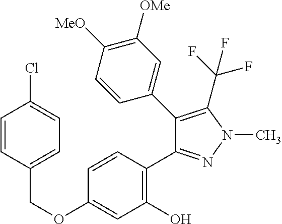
C(OC1=CC(O)=C(C2=NN(C)C(C(F)(F)F)=C2C2=CC([OMe])=C([MeO])C=C2)C=C1)C1=CC=C(Cl)C=C1
